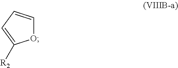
C1=CC=C([R2])O1
